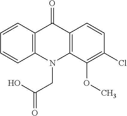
C12=C(N(CC(O)=O)C3=C(C1=O)C=CC(Cl)=C3OC)C=CC=C2
